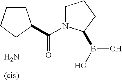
C1N(C(=O)C2CCCC2N)C(B(O)O)CC1
